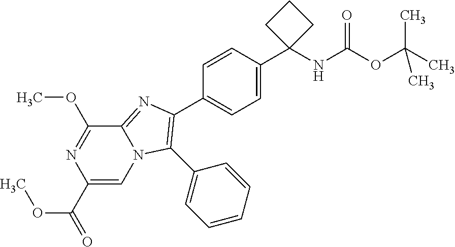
C1(C(OC)=O)=CN2C(=NC(C3=CC=C(C4(NC(OC(C)(C)C)=O)CCC4)C=C3)=C2C2=CC=CC=C2)C(OC)=N1
